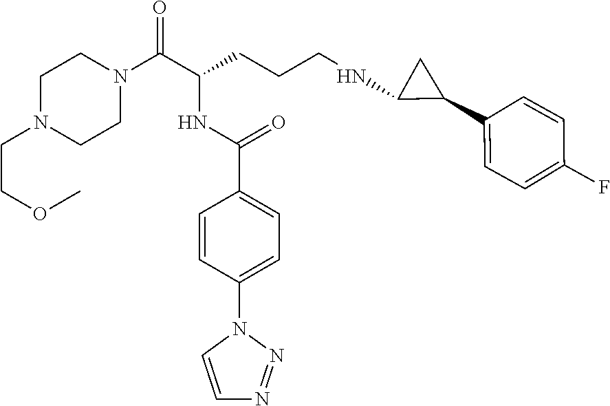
C1N(CCOC)CCN(C(C(CCCNC2C(C3=CC=C(F)C=C3)C2)NC(C2=CC=C(N3C=CN=N3)C=C2)=O)=O)C1
